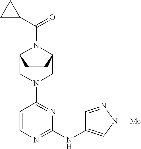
C1=CN=C(NC2=CN([Me])N=C2)N=C1N1CC2N(C(C3CC3)=O)C(C1)CC2
